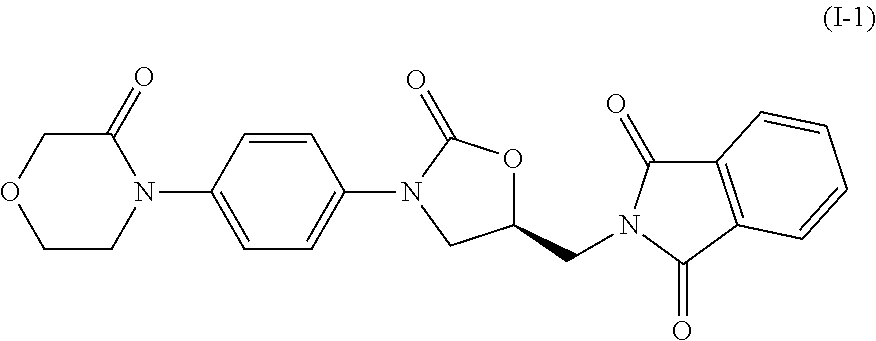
C1=CC(N2C(=O)COCC2)=CC=C1N1CC(CN2C(=O)C3=C(C2=O)C=CC=C3)OC1=O
